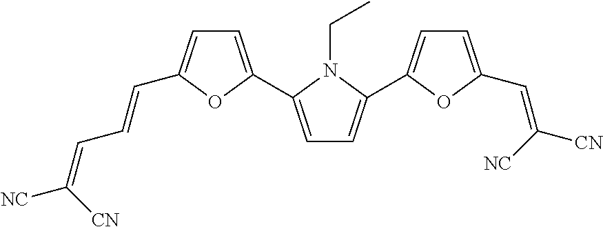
C1=C(C2=CC=C(C=CC=C([NC])[CN])O2)N(CC)C(C2=CC=C(C=C([CN])[NC])O2)=C1
